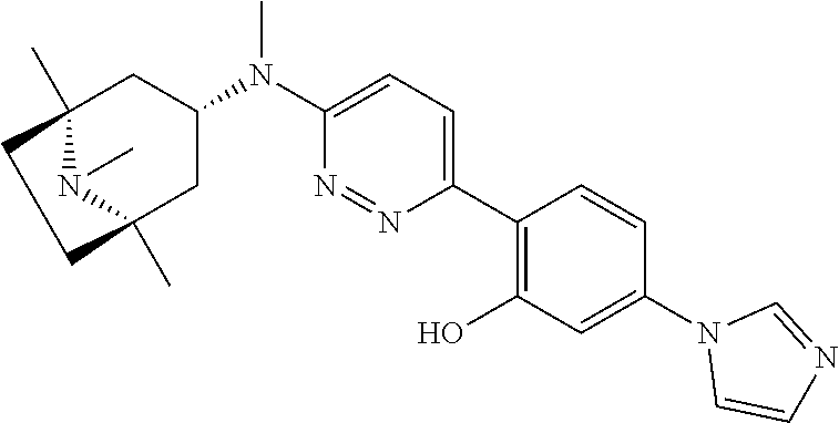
C12(C)N(C)C(C)(CC(N(C3=CC=C(C4=C(O)C=C(N5C=CN=C5)C=C4)N=N3)C)C1)CC2
